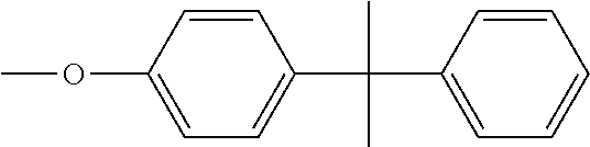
COC1=CC=C(C(C)(C2=CC=CC=C2)C)C=C1
